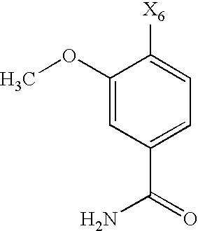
C1(OC)=CC(C(=O)N)=CC=C1[X6]
